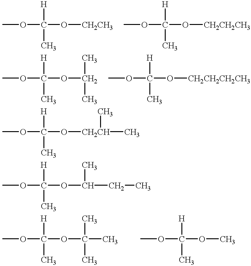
COC(O[CH2CH3])([H])C.COC(O[CH2CH2CH3])([H])C.COC(OC(C)C)([H])C.COC(O[CH2CH2CH2CH3])([H])C.COC(O[CH2CH](C)C)([H])C.COC(OC(C)CC)([H])C.COC(OC(C)(C)C)([H])C.COC(OC)([H])C
